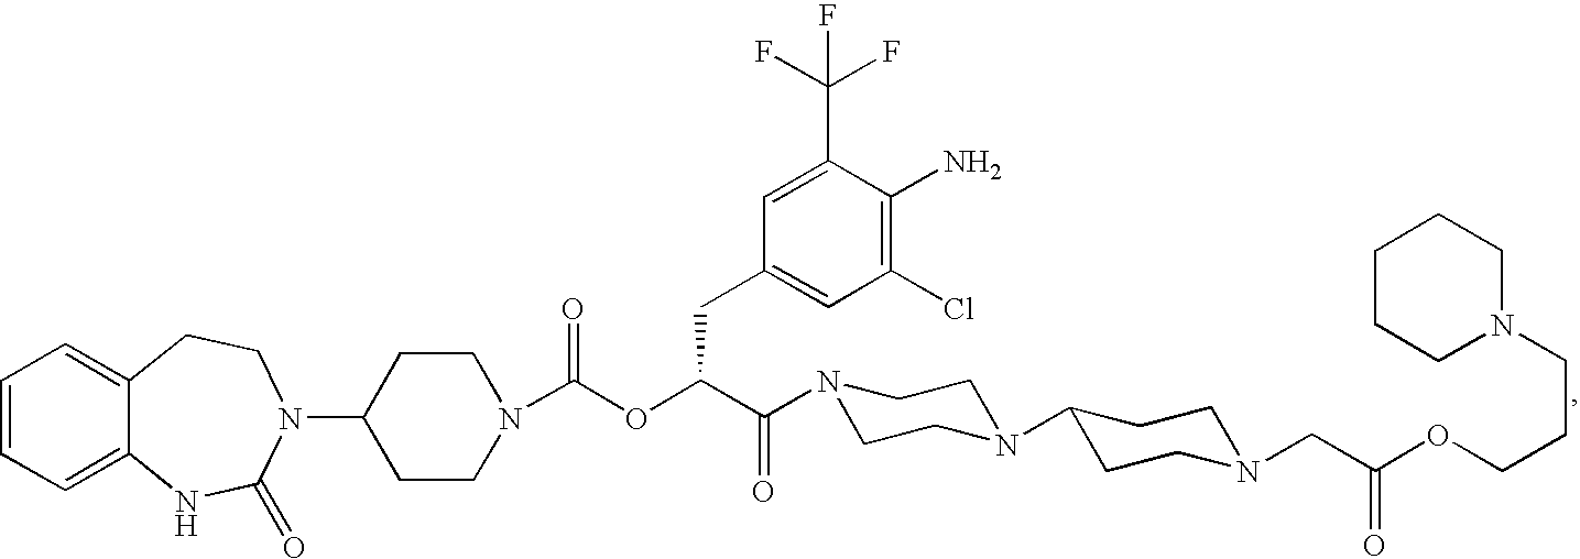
C1=CC=C2C(=C1)CCN(C1CCN(C(OC(C(=O)N3CCN(C4CCN(CC(OCCCN5CCCCC5)=O)CC4)CC3)CC3=CC(Cl)=C(N)C(C(F)(F)F)=C3)=O)CC1)C(=O)N2
